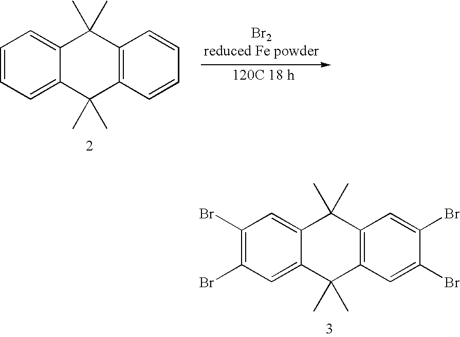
C1(Br)=C(Br)C=C2C(=C1)C(C)(C)C1=C(C2(C)C)C=C(Br)C(Br)=C1.C1=CC=C2C(=C1)C(C)(C)C1=C(C2(C)C)C=CC=C1
